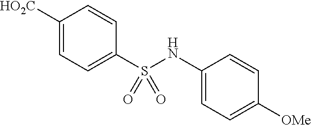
C1=C([OMe])C=CC(NS(C2=CC=C([HO2C])C=C2)(=O)=O)=C1
